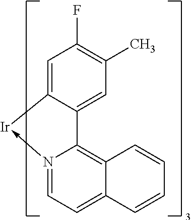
N12->[Ir]C3=CC(F)=C(C)C=C3C1=C1C(=CC=2)C=CC=C1
